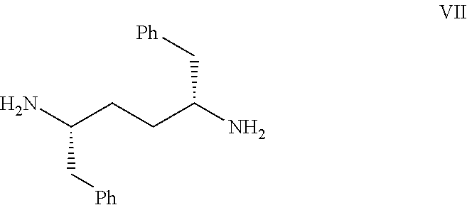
NC(CCC(N)C[Ph])C[Ph]
